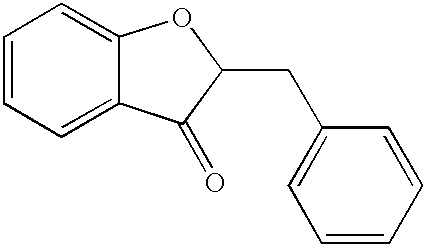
C1=CC=C2C(=C1)OC(CC1=CC=CC=C1)C2=O
